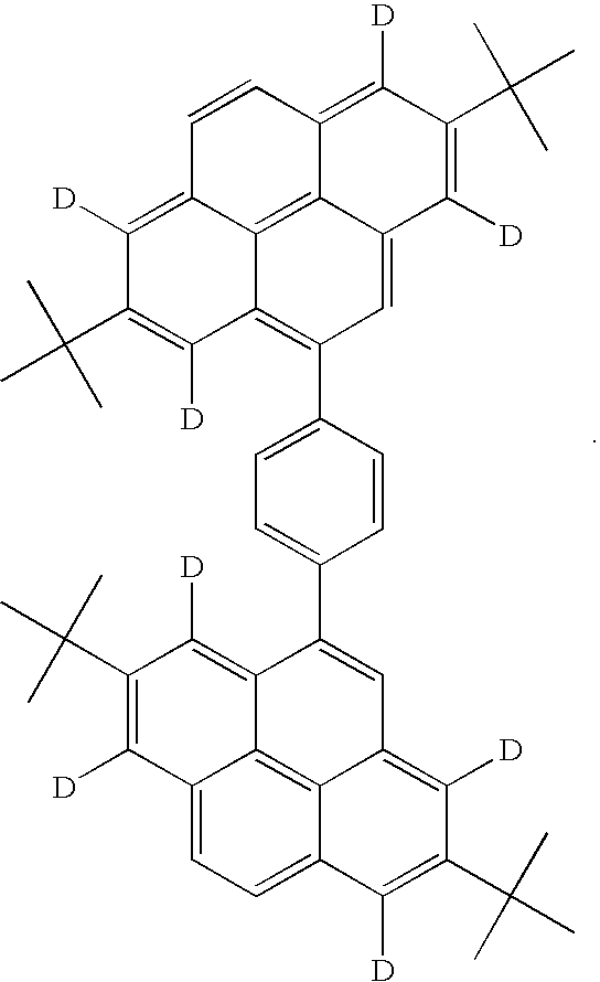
C1(C(C)(C)C)=C([D])C2=CC=C3C4=C2C(=C1[D])C(C1=CC=C(C2=C5C6=C7C(=C2)C([D])=C(C(C)(C)C)C([D])=C7C=CC6=C([D])C(C(C)(C)C)=C5[D])C=C1)=CC4=C([D])C(C(C)(C)C)=C3[D]
